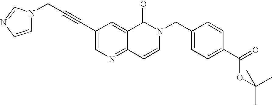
C(#CC1=CN=C2C(=C1)C(=O)N(CC1=CC=C(C(OC(C)(C)C)=O)C=C1)C=C2)CN1C=CN=C1
